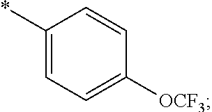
C1(*)=CC=C([OCF3])C=C1
